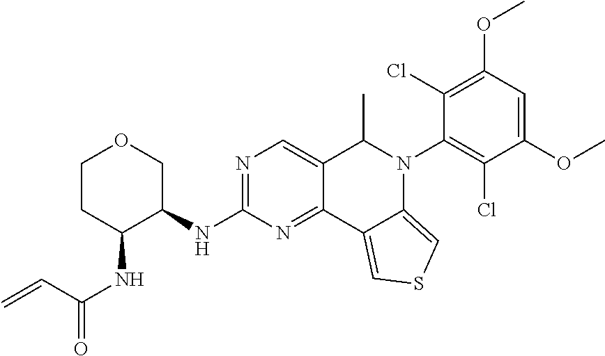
C1CC(NC(=O)C=C)C(NC2=NC=C3C(=N2)C2=CSC=C2N(C2=C(Cl)C(OC)=CC(OC)=C2Cl)C3C)CO1
